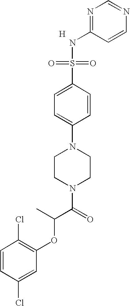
[H].N1=C(NS(=O)(=O)C2=CC=C(N3CCN(C(=O)C(OC4=C(Cl)C=CC(Cl)=C4)C)CC3)C=C2)C=CN=C1
